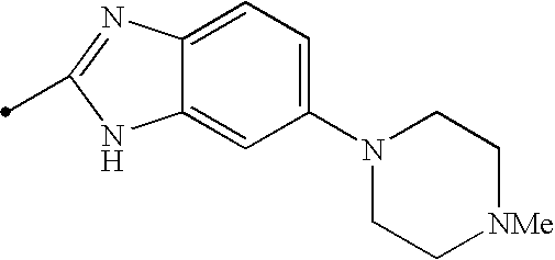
C1(N2CC[NMe]CC2)=CC=C2C(=C1)NC(C)=N2
